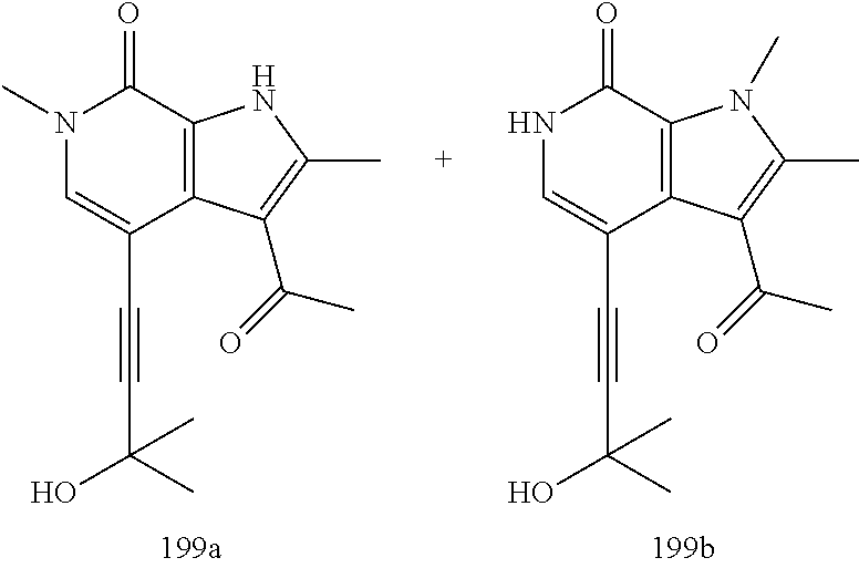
N1C=C(C#CC(O)(C)C)C2=C(C1=O)N(C)C(C)=C2C(=O)C.N1(C)C=C(C#CC(O)(C)C)C2=C(C1=O)NC(C)=C2C(=O)C
